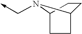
C(N1C2CCC1CC2)->C
